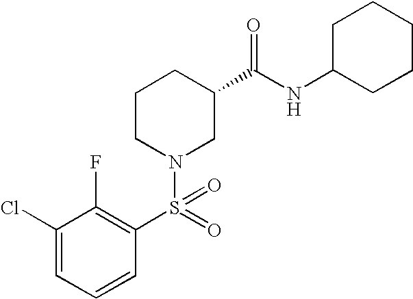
C1(Cl)=CC=CC(S(N2CC(C(NC3CCCCC3)=O)CCC2)(=O)=O)=C1F
